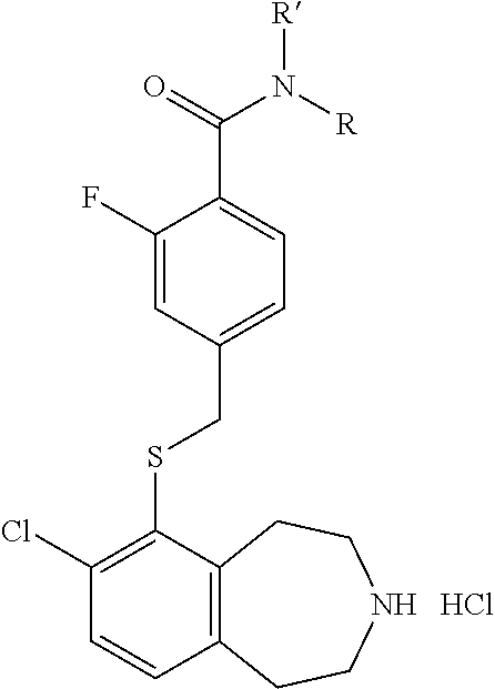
C12=C(C(SCC3=CC=C(C(=O)N([R])[R])C(F)=C3)=C(Cl)C=C1)CCNCC2.Cl
